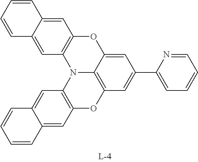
C1=C2C3=C(C=C1C1=CC=CC=N1)OC1=C(N3C3=C(O2)C=C2C(=C3)C=CC=C2)C=C2C(=C1)C=CC=C2
